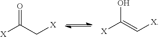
O=C(C[X])[X].OC(=C[X])[X]
